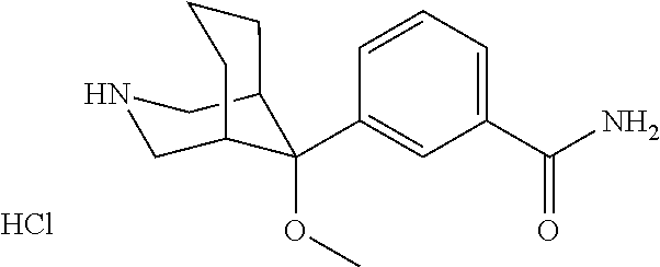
C1(C(N)=O)=CC=CC(C2(OC)C3CNCC2CCC3)=C1.Cl
